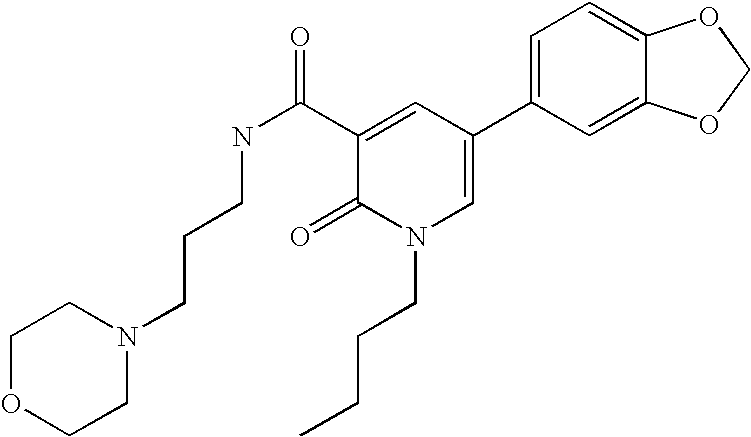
N1(CCCNC(C2=CC(C3=CC=C4C(=C3)OCO4)=CN(CCCC)C2=O)=O)CCOCC1
